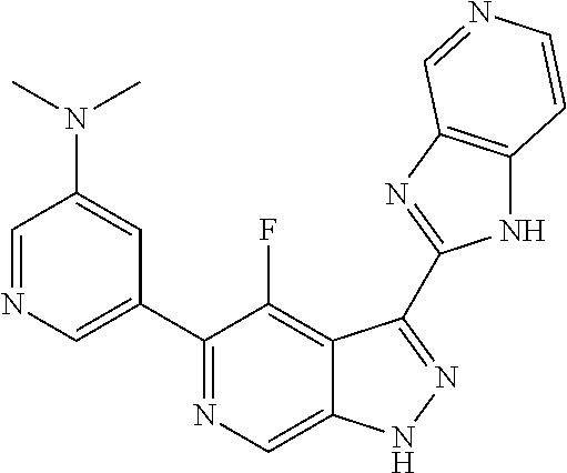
C1=NC=C(C2=NC=C3C(=C2F)C(C2=NC4=C(N2)C=CN=C4)=NN3)C=C1N(C)C
